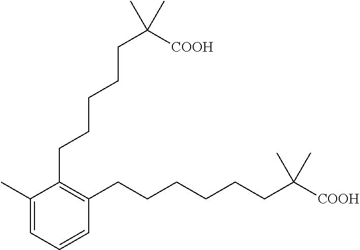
C1(C)=CC=CC(CCCCCCC([COOH])(C)C)=C1CCCCCC([COOH])(C)C
